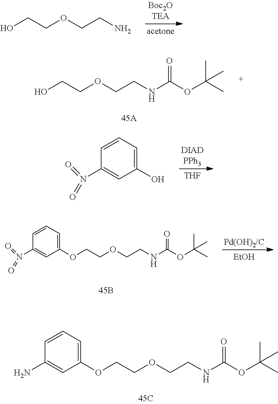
OCCOCCN.OCCOCCNC(OC(C)(C)C)=O.C1(O)=CC=CC(N(=O)=O)=C1.[THF].[EtOH].O(CCOCCNC(OC(C)(C)C)=O)C1=CC=CC(N(=O)=O)=C1.O(CCOCCNC(OC(C)(C)C)=O)C1=CC=CC(N)=C1
